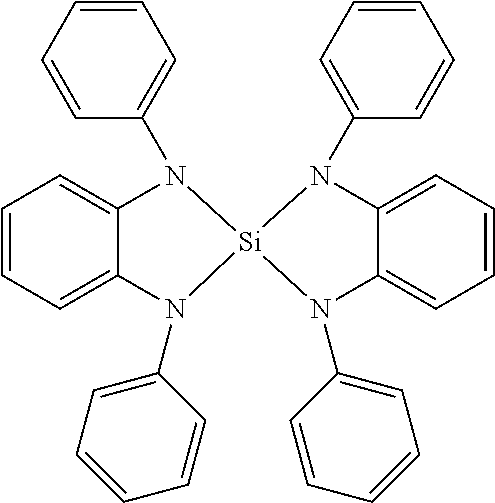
C1=CC=CC=C1N1C2=CC=CC=C2N(C2=CC=CC=C2)[Si]12N(C1=CC=CC=C1)C1=CC=CC=C1N2C1=CC=CC=C1
